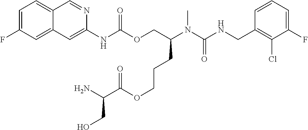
C1=CC(CNC(N(C(COC(NC2=CC3=CC(F)=CC=C3C=N2)=O)CCCOC(C(N)CO)=O)C)=O)=C(Cl)C(F)=C1
